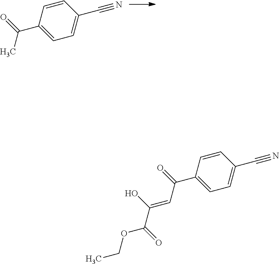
C1=CC(C(=O)C)=CC=C1C#N.C1=CC(C(=O)C=C(C(=O)OCC)O)=CC=C1C#N
